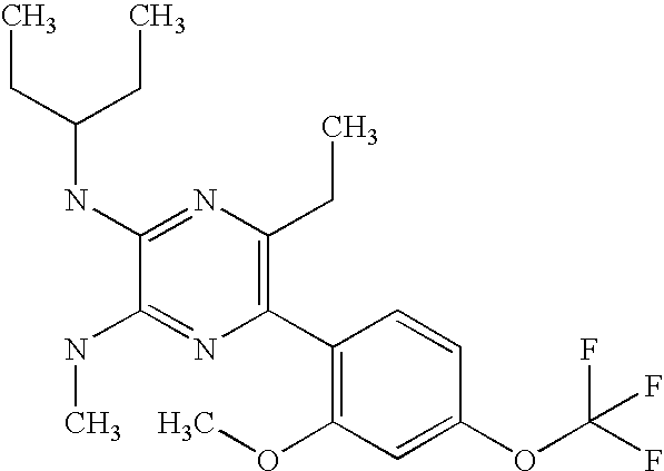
CCC(NC1=NC(CC)=C(C2=C(OC)C=C(OC(F)(F)F)C=C2)N=C1NC)CC
